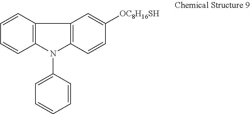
C12=C(C=CC=C1)C1=C(C=CC([OC8H16SH])=C1)N2C1=CC=CC=C1
